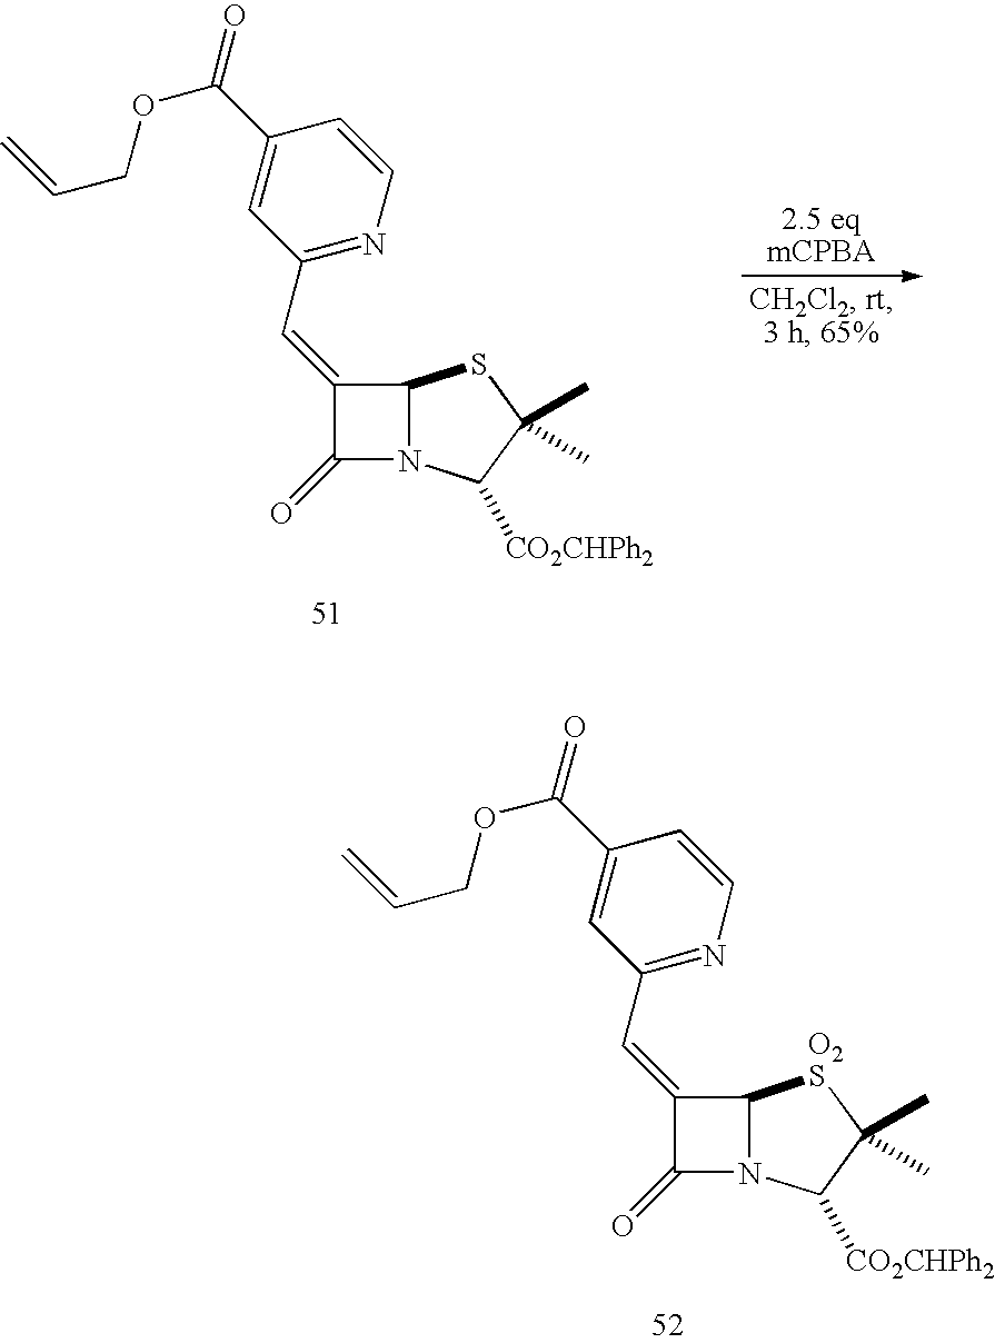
C1(C=C2C(=O)N3C2SC(C)(C)C3[CO2CHPh2])=NC=CC(C(OCC=C)=O)=C1.C1(C=C2C(=O)N3C2[O2S]C(C)(C)C3[CO2CHPh2])=NC=CC(C(OCC=C)=O)=C1
